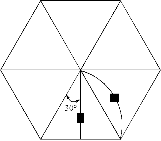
C12C3C4C5C6C1C23456
